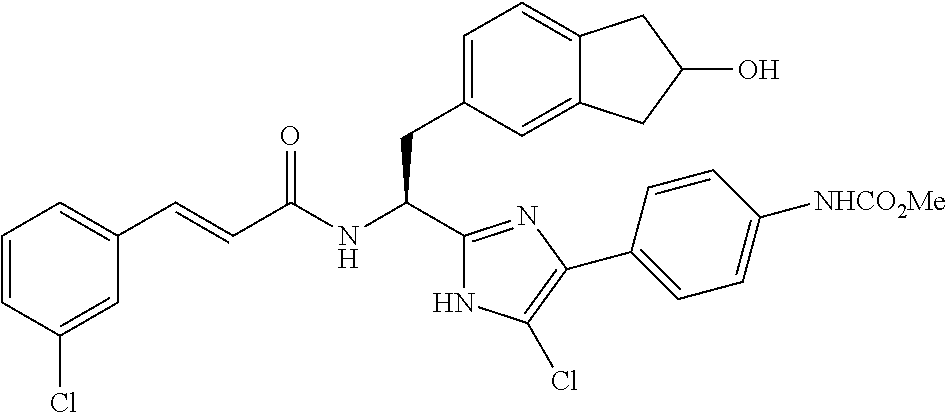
C1(Cl)=CC(C=CC(NC(CC2=CC=C3C(=C2)CC(O)C3)C2=NC(C3=CC=C([NHCO2Me])C=C3)=C(Cl)N2)=O)=CC=C1
